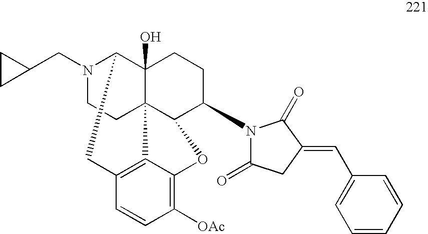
N1(CC2CC2)CCC23C4(O)C1CC1=C2C(=C([OAc])C=C1)OC3C(N1C(=O)CC(=CC2=CC=CC=C2)C1=O)CC4
